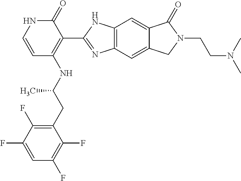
C1(CC(NC2=C(C3=NC4=C(C=C5C(=C4)CN(CCN(C)C)C5=O)N3)C(=O)NC=C2)C)=C(F)C(F)=CC(F)=C1F
